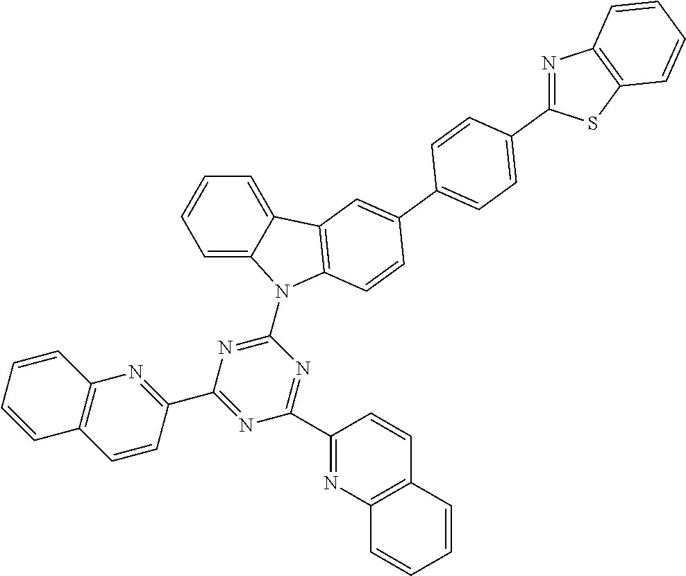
C1=C2C(=CC=C1)C1=C(N2C2=NC(C3=NC4=C(C=C3)C=CC=C4)=NC(C3=NC4=C(C=C3)C=CC=C4)=N2)C=CC(C2=CC=C(C3=NC4=C(S3)C=CC=C4)C=C2)=C1
